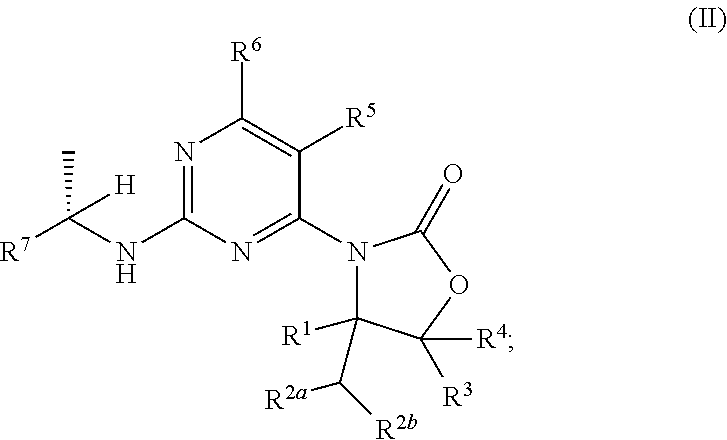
N1=C(NC([R7])(C)[H])N=C(N2C(C([R2b])[R2a])([R1])C([R3])([R4])OC2=O)C([R5])=C1[R6]
